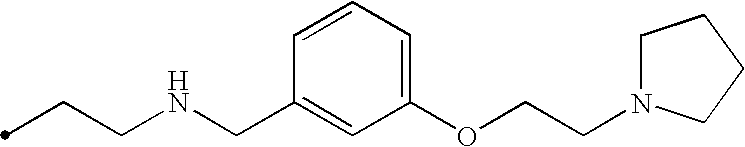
C(CNCC1=CC(OCCN2CCCC2)=CC=C1)C
